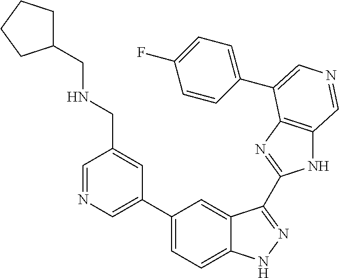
C1(C2=CN=CC(CNCC3CCCC3)=C2)=CC=C2C(=C1)C(C1=NC3=C(N1)C=NC=C3C1=CC=C(F)C=C1)=NN2
